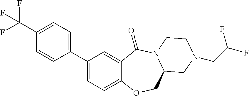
C1(C2=CC=C(C(F)(F)F)C=C2)=CC=C2C(=C1)C(=O)N1C(CO2)CN(CC(F)F)CC1
